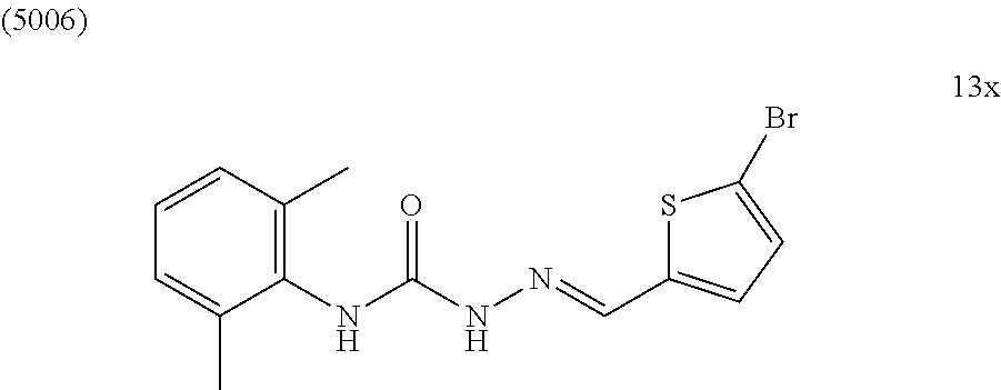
C1=C(C)C(NC(NN=CC2=CC=C(Br)S2)=O)=C(C)C=C1
